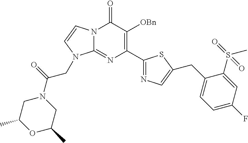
N12C(=NC(C3=NC=C(CC4=CC=C(F)C=C4S(=O)(C)=O)S3)=C([OBn])C1=O)N(CC(N1CC(C)OC(C)C1)=O)C=C2
